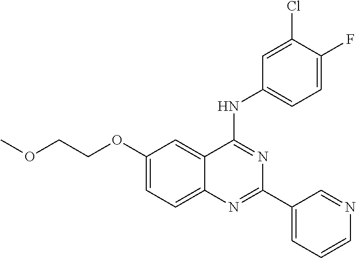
C1(OCCOC)=CC=C2C(=C1)C(NC1=CC=C(F)C(Cl)=C1)=NC(C1=CC=CN=C1)=N2
